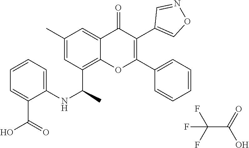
C1=NOC=C1C1=C(C2=CC=CC=C2)OC2=C(C(NC3=CC=CC=C3C(O)=O)C)C=C(C)C=C2C1=O.FC(F)(C(=O)O)F
